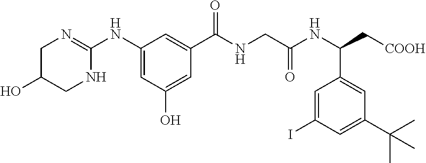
C1=C(O)C=C(NC2=NCC(O)CN2)C=C1C(NCC(NC(C[COOH])C1=CC(C(C)(C)C)=CC(I)=C1)=O)=O
